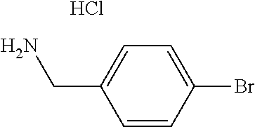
C1=CC(Br)=CC=C1CN.Cl
